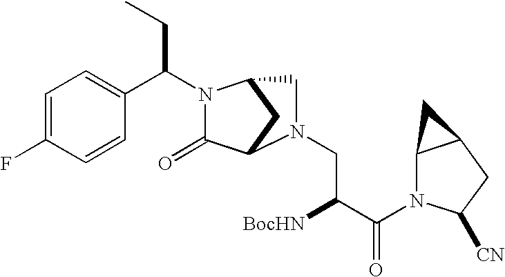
C1=C(F)C=CC(C(CC)N2C(=O)C3CC2CN3CC([BocHN])C(=O)N2C3C(CC2[CN])C3)=C1
